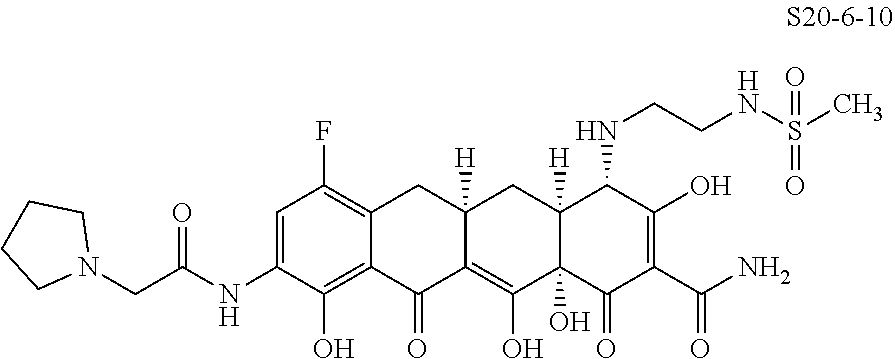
C1=C(NC(CN2CCCC2)=O)C(O)=C2C(=C1F)CC1([H])C(=C(O)C3(O)C([H])(C1)C(NCCNS(C)(=O)=O)C(O)=C(C(N)=O)C3=O)C2=O
